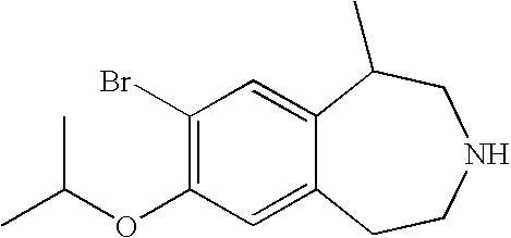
C1(Br)=C(OC(C)C)C=C2C(=C1)C(C)CNCC2
